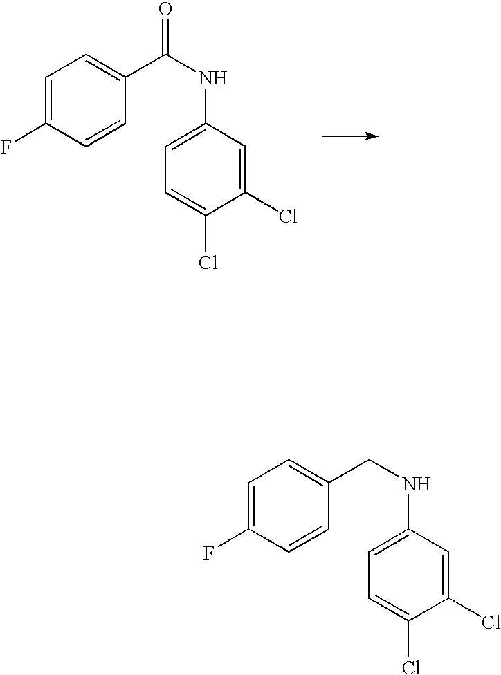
C1=C(F)C=CC(C(NC2=CC=C(Cl)C(Cl)=C2)=O)=C1.C1=C(F)C=CC(CNC2=CC=C(Cl)C(Cl)=C2)=C1
